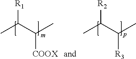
[R1]C(C(C)[COOX])C.[R2]C(C(C)[R3])C
